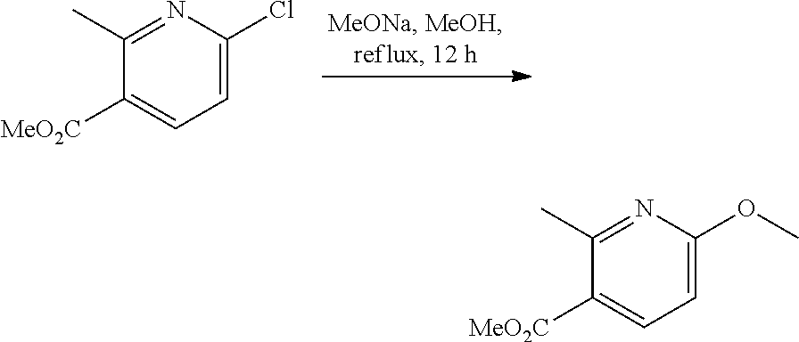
C1=C(Cl)N=C(C)C([MeO2C])=C1.C1=C(OC)N=C(C)C([MeO2C])=C1
